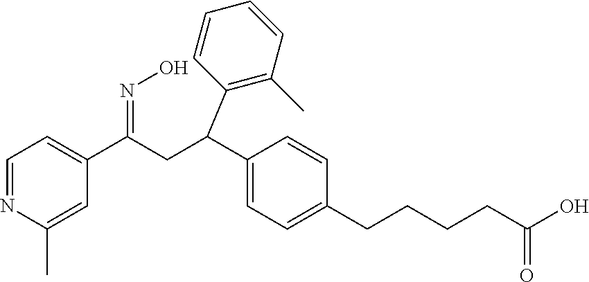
C1=NC(C)=CC(C(CC(C2=CC=C(CCCCC(O)=O)C=C2)C2=C(C)C=CC=C2)=NO)=C1
